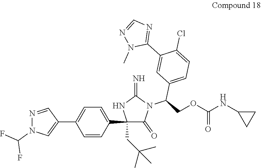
C1(CC(C)(C)C)(C2=CC=C(C3=CN(C(F)F)N=C3)C=C2)C(=O)N(C(COC(NC2CC2)=O)C2=CC=C(Cl)C(C3=NC=NN3C)=C2)C(=N)N1
